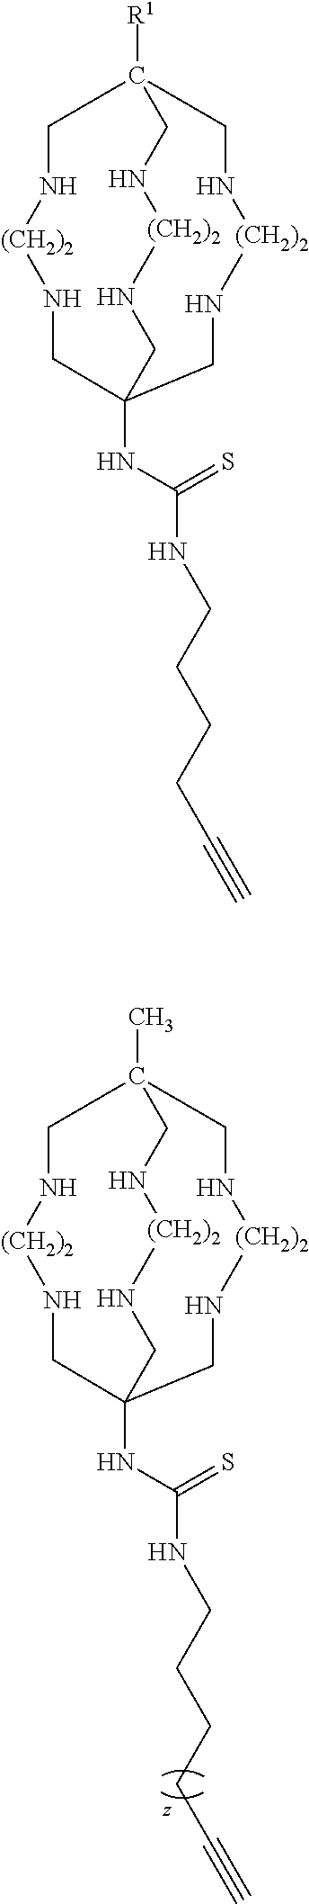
CC12CN[(CH2)2]NCC(NC(NCCCCC#C)=S)(CN[(CH2)2]NC1)CN[(CH2)2]NC2.[R1]C12CN[(CH2)2]NCC(NC(NCCCCC#C)=S)(CN[(CH2)2]NC1)CN[(CH2)2]NC2
